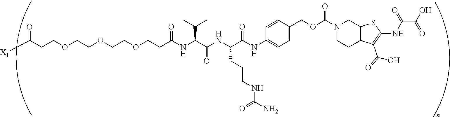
C(OCCOCCOCCC(NC(C(NC(C(NC1=CC=C(COC(N2CCC3=C(C2)SC(NC(=O)C(=O)O)=C3C(O)=O)=O)C=C1)=O)CCCNC(N)=O)=O)C(C)C)=O)CC(=O)[X1]
